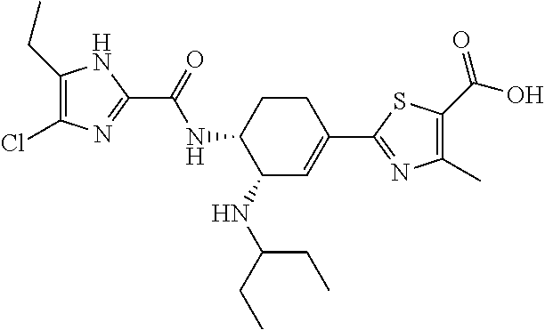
C1(CC)=C(Cl)N=C(C(=O)NC2C(NC(CC)CC)C=C(C3=NC(C)=C(C(O)=O)S3)CC2)N1
